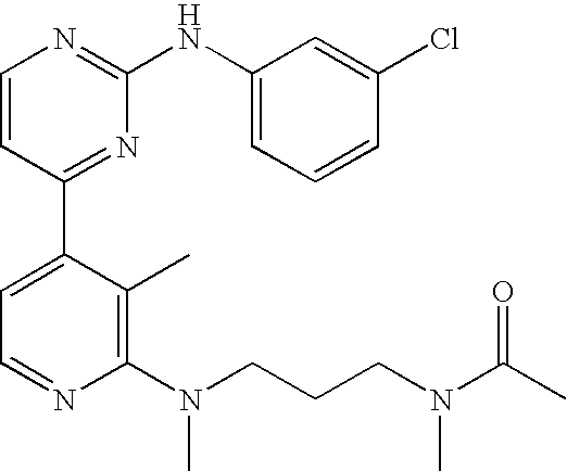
C1=CC(C2=CC=NC(N(CCCN(C)C(C)=O)C)=C2C)=NC(NC2=CC=CC(Cl)=C2)=N1
